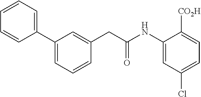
C1=CC=C(C2=CC=CC(CC(NC3=CC(Cl)=CC=C3[CO2H])=O)=C2)C=C1
